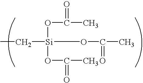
C([Si](OC(C)=O)(OC(=O)C)OC(C)=O)C
